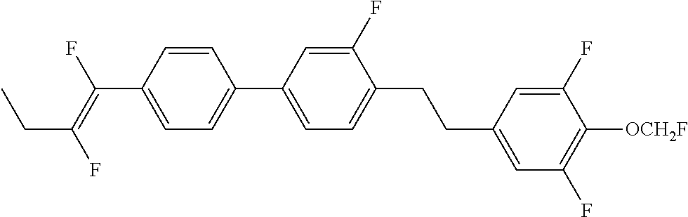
C(C1=CC=C(C2=CC=C(CCC3=CC(F)=C([OCH2F])C(F)=C3)C(F)=C2)C=C1)(=C(F)CC)F
